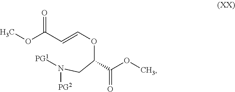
C(OC=CC(OC)=O)(CN([PG2])[PG1])C(OC)=O
